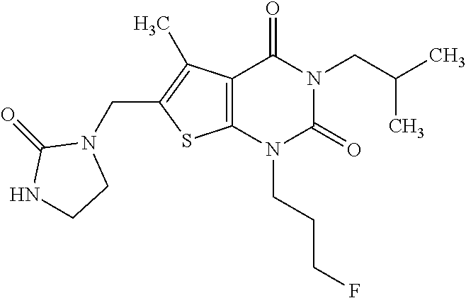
C12=C(N(CCCF)C(=O)N(CC(C)C)C1=O)SC(CN1C(=O)NCC1)=C2C
